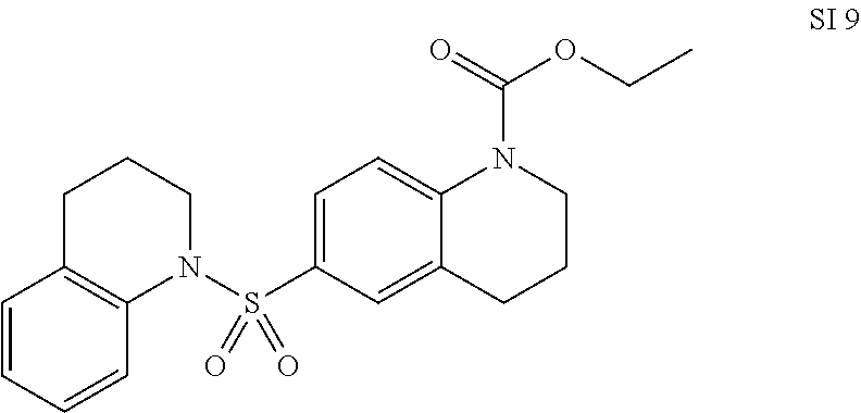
C1=C(S(N2CCCC3=C2C=CC=C3)(=O)=O)C=C2C(=C1)N(C(=O)OCC)CCC2
